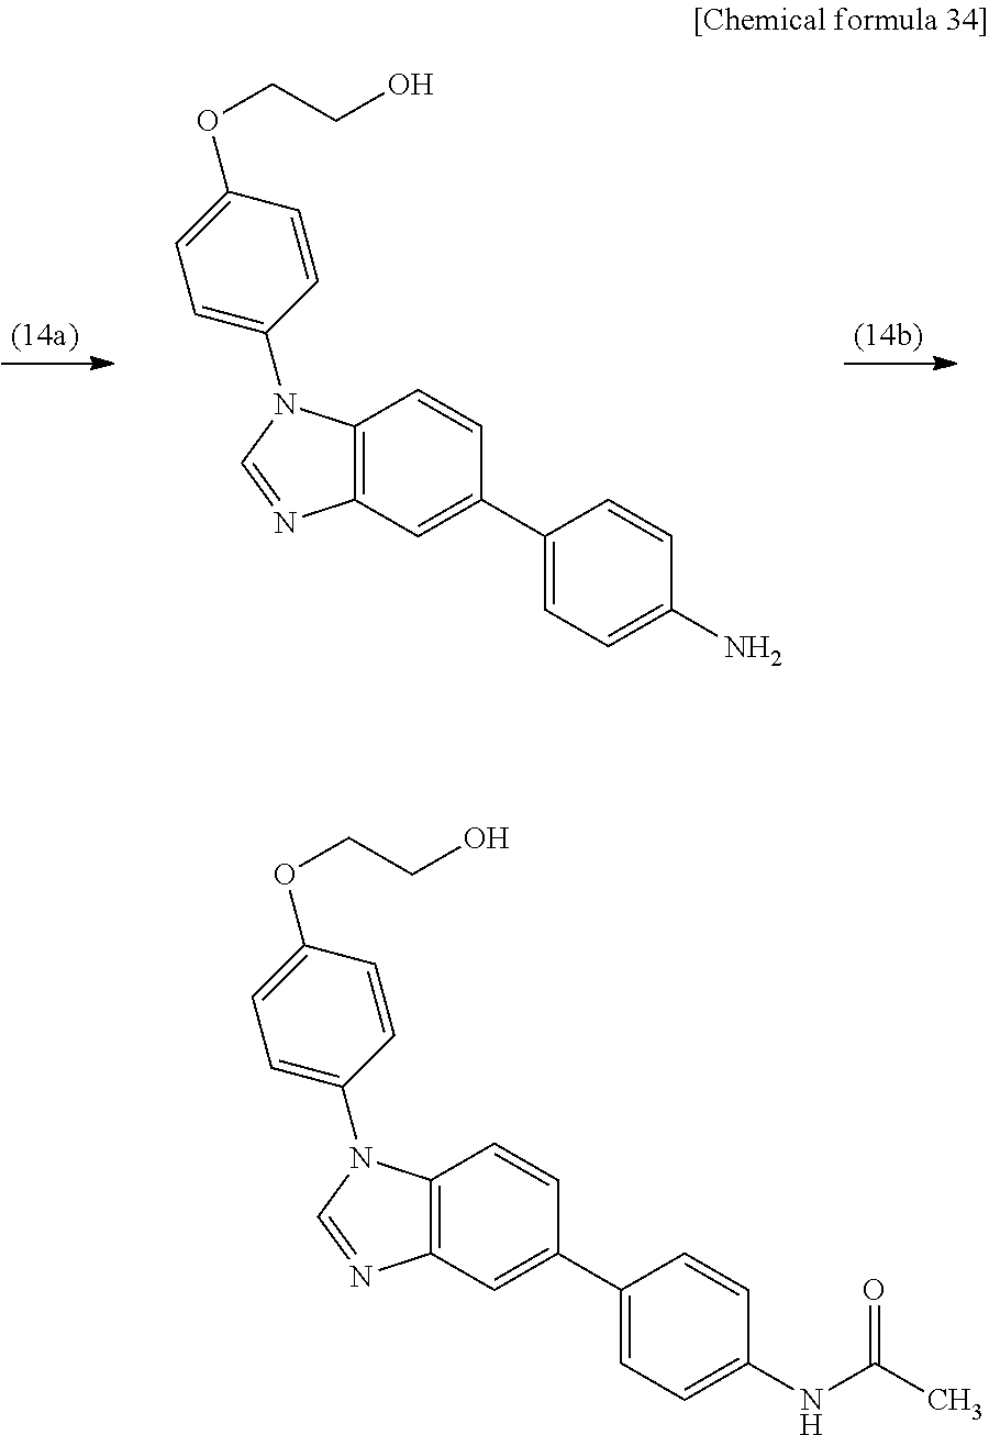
C1=C(N2C3=C(C=C(C4=CC=C(N)C=C4)C=C3)N=C2)C=CC(OCCO)=C1.C1=C(N2C3=C(C=C(C4=CC=C(NC(C)=O)C=C4)C=C3)N=C2)C=CC(OCCO)=C1
